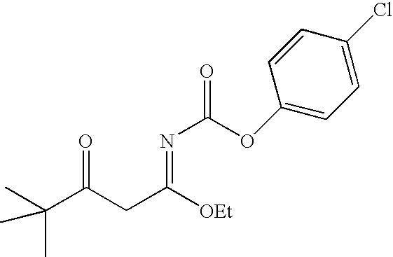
C1(OC(N=C(CC(C(C)(C)C)=O)[OEt])=O)=CC=C(Cl)C=C1
